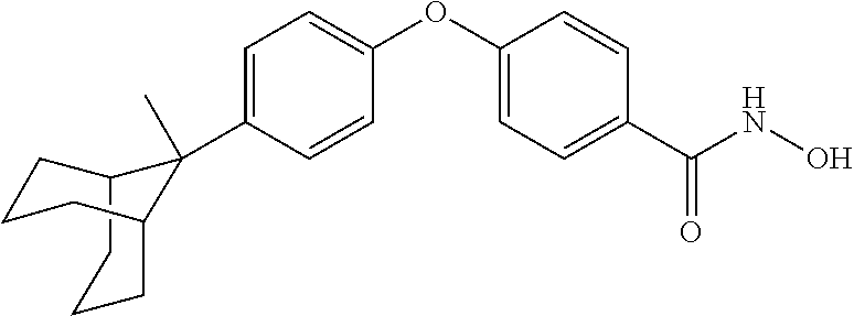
C12CCCC(CCC1)C2(C1=CC=C(OC2=CC=C(C(NO)=O)C=C2)C=C1)C
